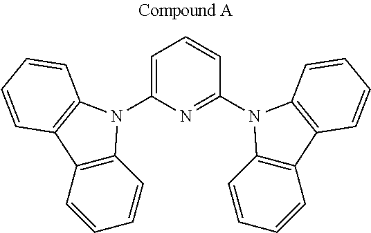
C1=C(N2C3=C(C=CC=C3)C3=C2C=CC=C3)N=C(N2C3=C(C=CC=C3)C3=C2C=CC=C3)C=C1
